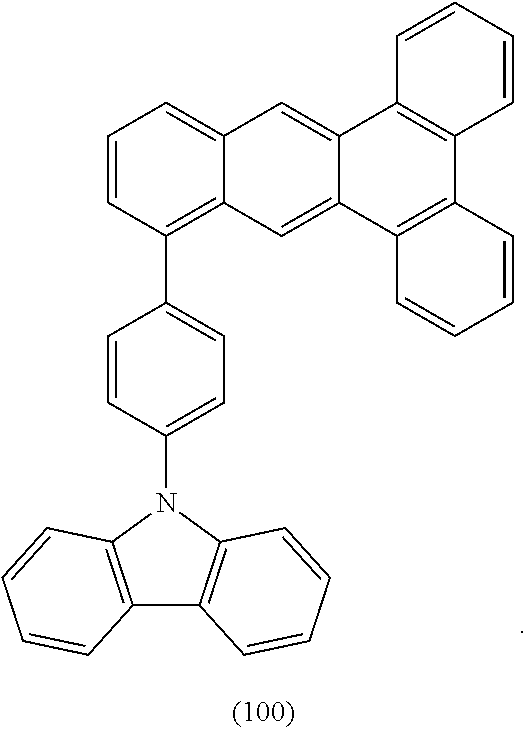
C12=C(N(C3=CC=C(C4=C5C(=CC=C4)C=C4C(=C5)C5=C(C6=C4C=CC=C6)C=CC=C5)C=C3)C3=C1C=CC=C3)C=CC=C2
